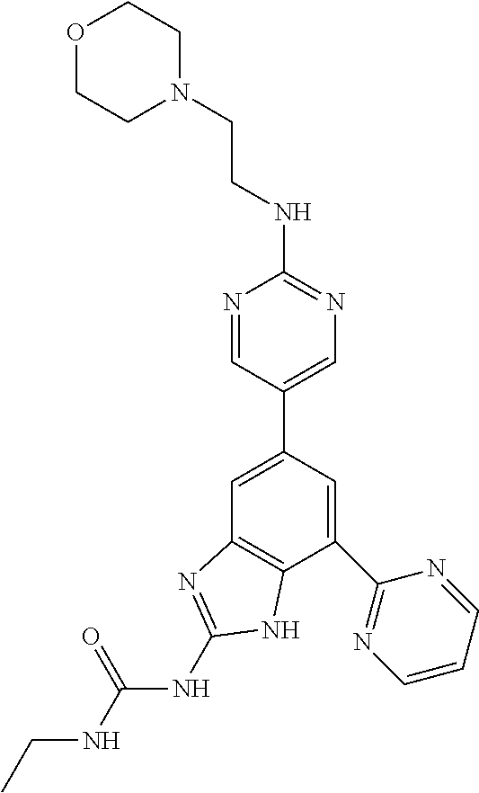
C1=C(C2=CN=C(NCCN3CCOCC3)N=C2)C=C(C2=NC=CC=N2)C2=C1N=C(NC(=O)NCC)N2
